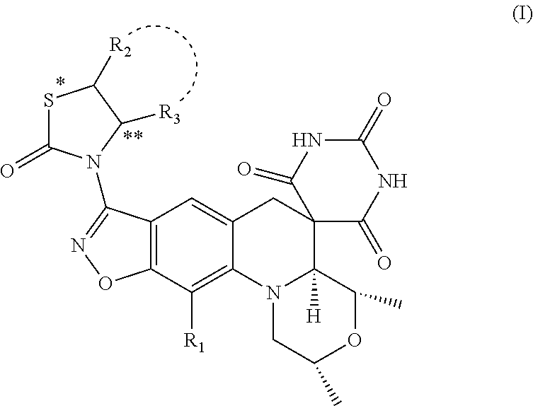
S1C(=O)N(C2=NOC3=C2C=C2C(=C3[R1])N3C([H])(C4(C(=O)NC(=O)NC4=O)C2)C(C)OC(C)C3)C([R3])C1[R2]
